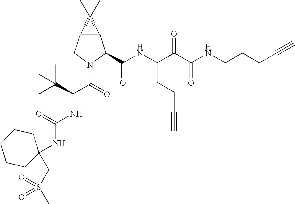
C12C(CN(C(=O)C(C(C)(C)C)NC(NC3(CS(C)(=O)=O)CCCCC3)=O)C1C(NC(C(C(NCCCC#C)=O)=O)CCC#C)=O)C2(C)C
